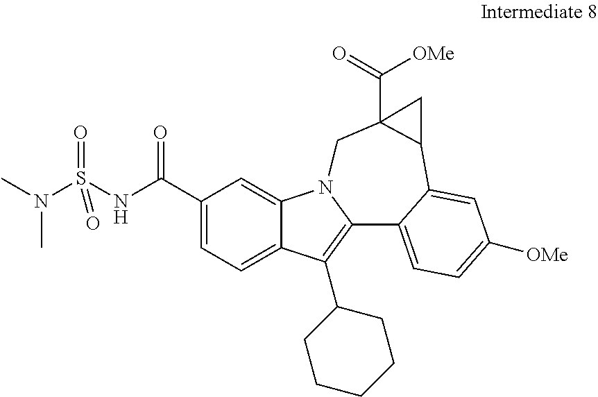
C1(C(=O)NS(N(C)C)(=O)=O)=CC=C2C(=C1)N1C(=C2C2CCCCC2)C2=CC=C([OMe])C=C2C2C(C([OMe])=O)(C1)C2
